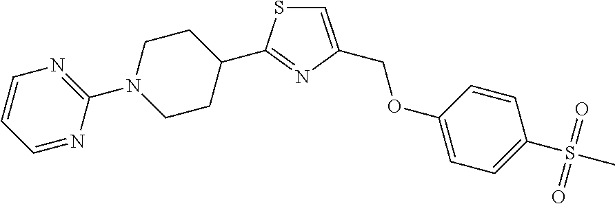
C1(N2CCC(C3=NC(COC4=CC=C(S(C)(=O)=O)C=C4)=CS3)CC2)=NC=CC=N1
